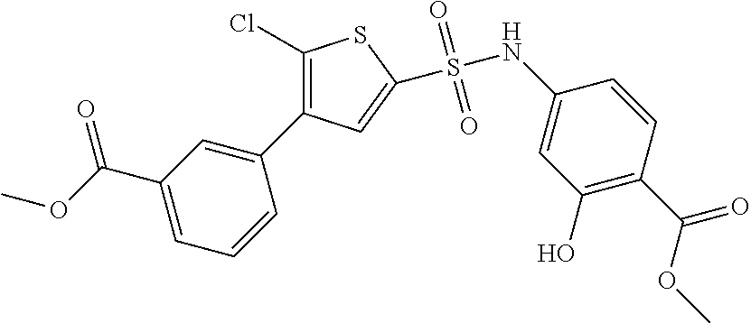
C1(C(=O)OC)=CC=CC(C2=C(Cl)SC(S(NC3=CC(O)=C(C(=O)OC)C=C3)(=O)=O)=C2)=C1
